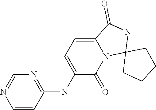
N1=C(NC2=CC=C3N(C2=O)C2(NC3=O)CCCC2)C=CN=C1
